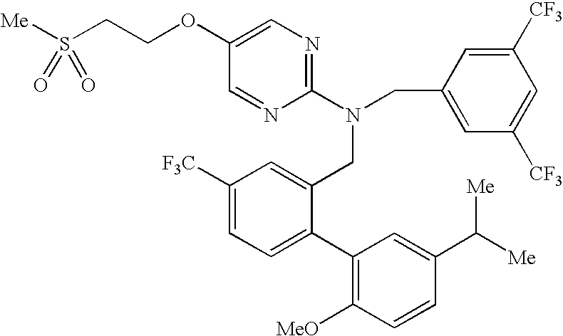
C1([CF3])=CC(CN(C2=NC=C(OCCS([Me])(=O)=O)C=N2)CC2=CC([F3C])=CC=C2C2=C([MeO])C=CC(C([Me])[Me])=C2)=CC([CF3])=C1
